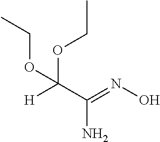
NC(=NO)C([H])(OCC)OCC
